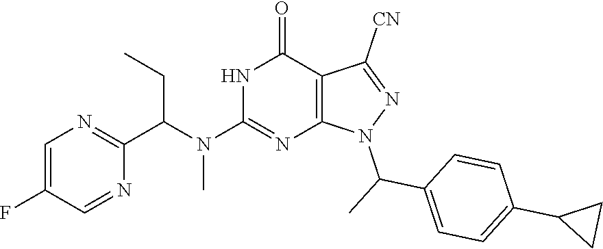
N(C1=NC2=C(C(=O)N1)C([CN])=NN2C(C)C1=CC=C(C2CC2)C=C1)(C)C(CC)C1=NC=C(F)C=N1
